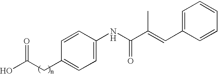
C1=CC(CC(O)=O)=CC=C1NC(C(=CC1=CC=CC=C1)C)=O
